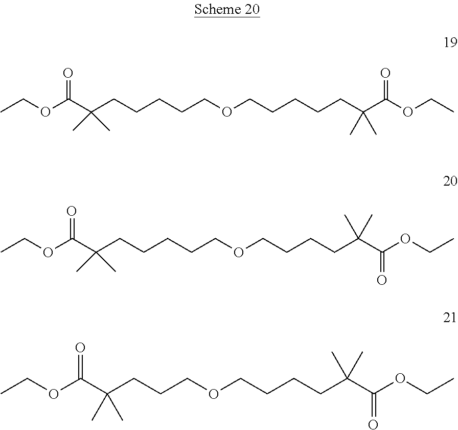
CCOC(=O)C(CCCOCCCCC(C(OCC)=O)(C)C)(C)C.CCOC(=O)C(CCCCCOCCCCCC(C(OCC)=O)(C)C)(C)C.CCOC(=O)C(CCCCCOCCCCC(C(OCC)=O)(C)C)(C)C
